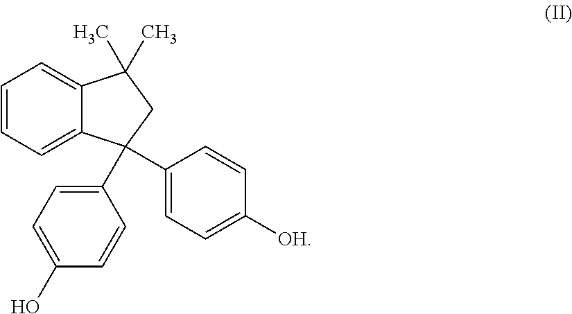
C1=CC=C2C(=C1)C(C1=CC=C([OH])C=C1)(C1=CC=C(O)C=C1)CC2(C)C
